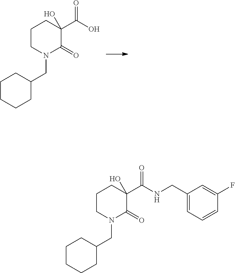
C1CN(CC2CCCCC2)C(=O)C(C(O)=O)(O)C1.C1CN(CC2CCCCC2)C(=O)C(C(NCC2=CC=CC(F)=C2)=O)(O)C1
